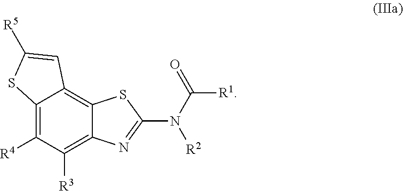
C12=C([R4])C([R3])=C3C(=C1C=C([R5])S2)SC(N(C(=O)[R1])[R2])=N3
